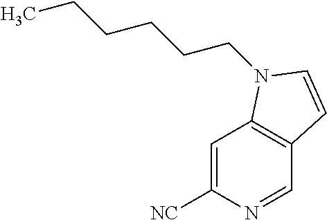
C1=C([NC])N=CC2=C1N(CCCCCC)C=C2
